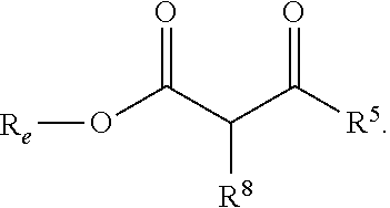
O=C(C(C([R5])=O)[R8])O[Re]
